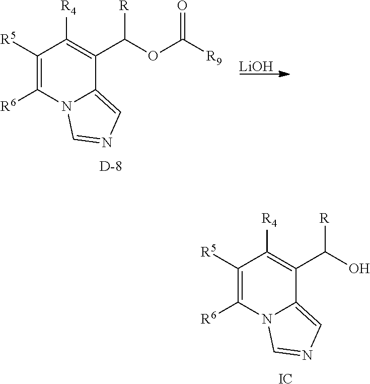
C1([R5])=C([R6])N2C(=CN=C2)C(C(OC([R9])=O)[R])=C1[R4].[D].[LiOH].C1([R5])=C([R6])N2C(=CN=C2)C(C(O)[R])=C1[R4].[IC]
